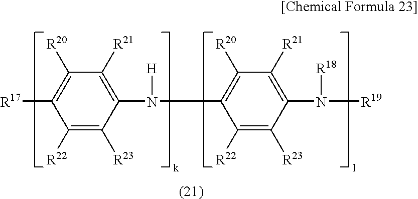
C1([R20])=C([R17])C([R22])=C([R23])C(N([H])C2=C([R20])C([R21])=C(N([R19])[R18])C([R23])=C2[R22])=C1[R21]
